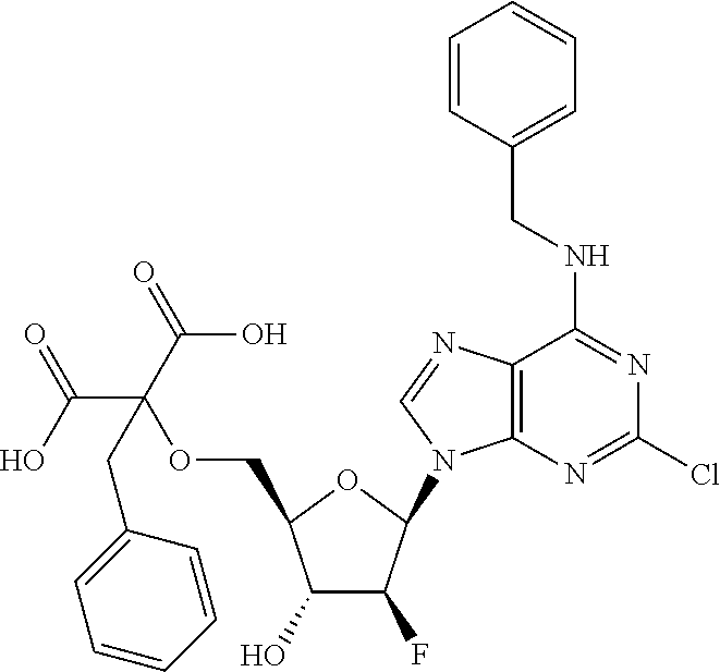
C1(O)C(F)C(N2C3=C(N=C2)C(NCC2=CC=CC=C2)=NC(Cl)=N3)OC1COC(C(=O)O)(C(=O)O)CC1=CC=CC=C1
